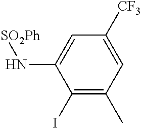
C1([CF3])=CC(C)=C(I)C(N[SO2Ph])=C1
